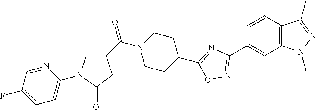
C1=CC2=C(C=C1C1=NOC(C3CCN(C(C4CN(C5=CC=C(F)C=N5)C(=O)C4)=O)CC3)=N1)N(C)N=C2C
